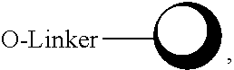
C[O-Linker]
